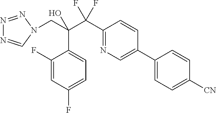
C1(C(C(CN2C=NN=N2)(O)C2=CC=C(F)C=C2F)(F)F)=NC=C(C2=CC=C([CN])C=C2)C=C1
